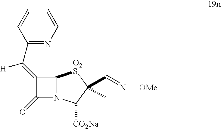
C1(C(=C2C(=O)N3C2[O2S]C(C=N[OMe])(C)C3[CO2Na])[H])=NC=CC=C1
